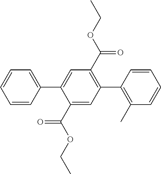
C1=C(C2=CC=CC=C2)C(C(OCC)=O)=CC(C2=C(C)C=CC=C2)=C1C(OCC)=O
